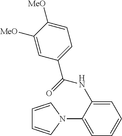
C1=C(NC(C2=CC=C([MeO])C([MeO])=C2)=O)C(N2C=CC=C2)=CC=C1
